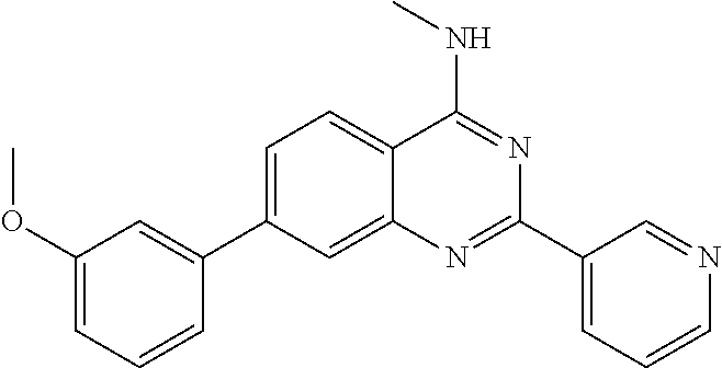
C1=C(C2=CC(OC)=CC=C2)C=C2C(=C1)C(NC)=NC(C1=CC=CN=C1)=N2
